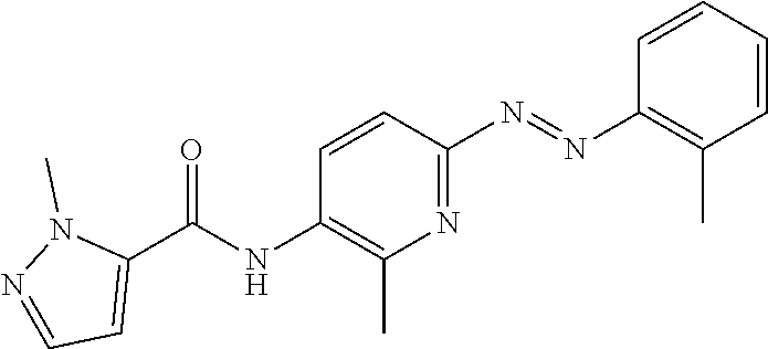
C1=CC(N=NC2=C(C)C=CC=C2)=NC(C)=C1NC(C1=CC=NN1C)=O
